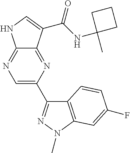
C12=NC(C3=NN(C)C4=C3C=CC(F)=C4)=CN=C1NC=C2C(NC1(C)CCC1)=O
